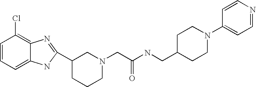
N(C(CN1CCCC(C2=NC3=C(Cl)C=CC=C3N2)C1)=O)CC1CCN(C2=CC=NC=C2)CC1
